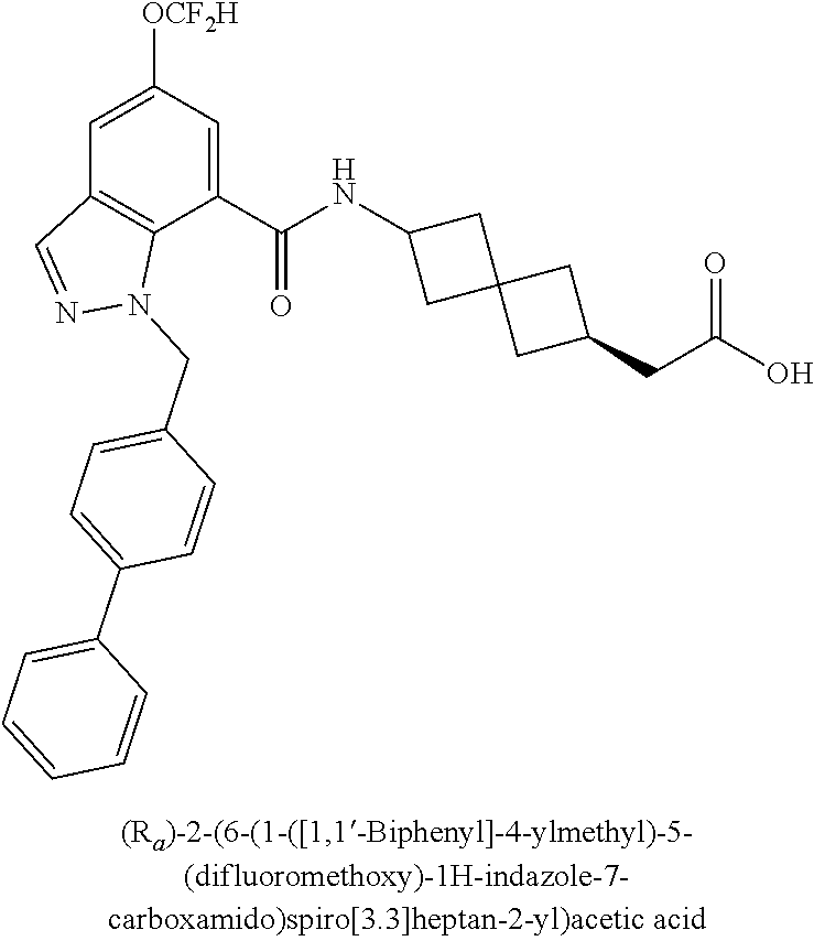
C1=C([OCF2H])C=C(C(NC2CC3(C2)CC(CC(O)=O)C3)=O)C2=C1C=NN2CC1=CC=C(C2=CC=CC=C2)C=C1
